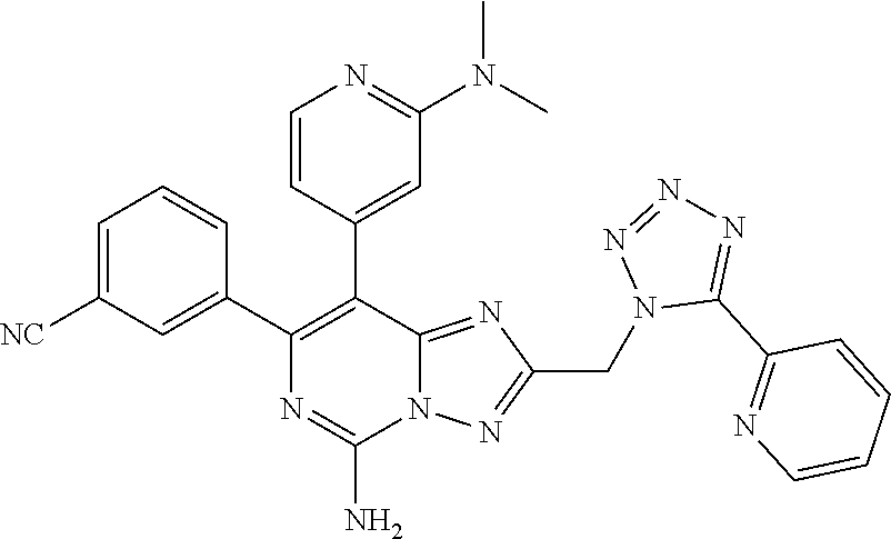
C1=C([NC])C=C(C2=C(C3=CC(N(C)C)=NC=C3)C3=NC(CN4C(C5=NC=CC=C5)=NN=N4)=NN3C(N)=N2)C=C1
